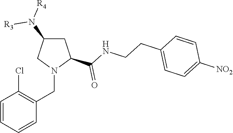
C1C(N([R4])[R3])CN(CC2=C(Cl)C=CC=C2)C1C(NCCC1=CC=C([NO2])C=C1)=O
